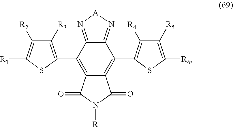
C12=N[A]N=C1C(C1=C([R4])C([R5])=C([R6])S1)=C1C(=C2C2=C([R3])C([R2])=C([R1])S2)C(=O)N([R])C1=O
